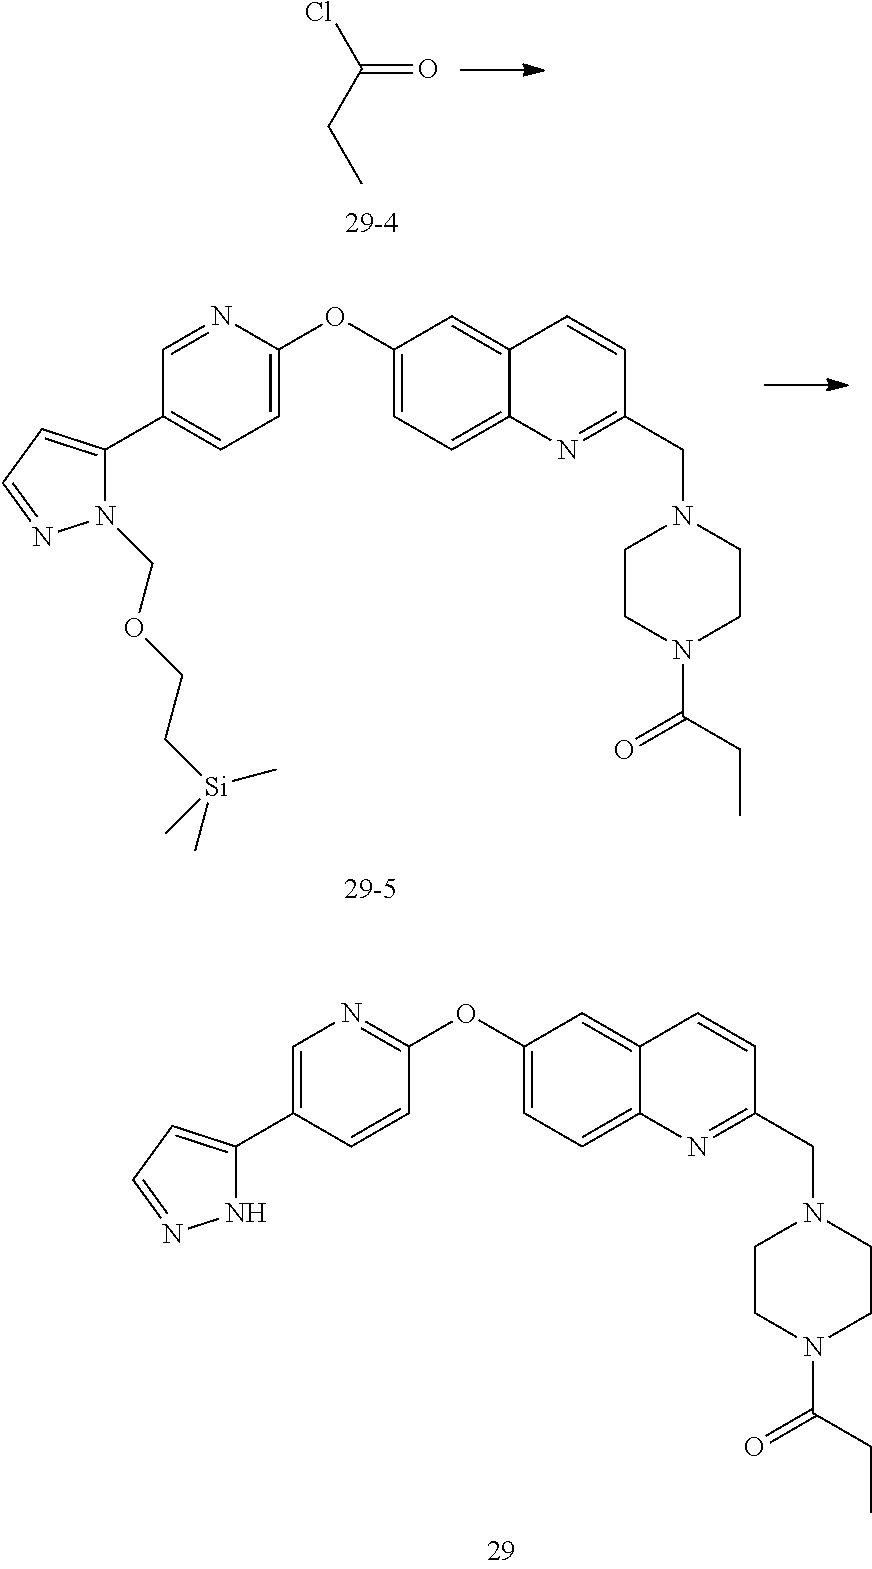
C1=C(C2=CC=NN2)C=CC(OC2=CC=C3C(=C2)C=CC(CN2CCN(C(CC)=O)CC2)=N3)=N1.ClC(CC)=O.C1=NC(OC2=CC=C3C(=C2)C=CC(CN2CCN(C(CC)=O)CC2)=N3)=CC=C1C1=CC=NN1COCC[Si](C)(C)C
